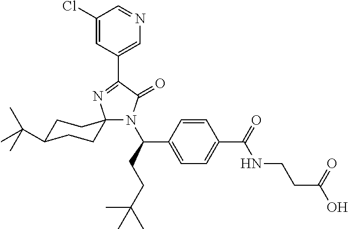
N1(C(C2=CC=C(C(NCCC(=O)O)=O)C=C2)CCC(C)(C)C)C(=O)C(C2=CN=CC(Cl)=C2)=NC12CCC(C(C)(C)C)CC2
